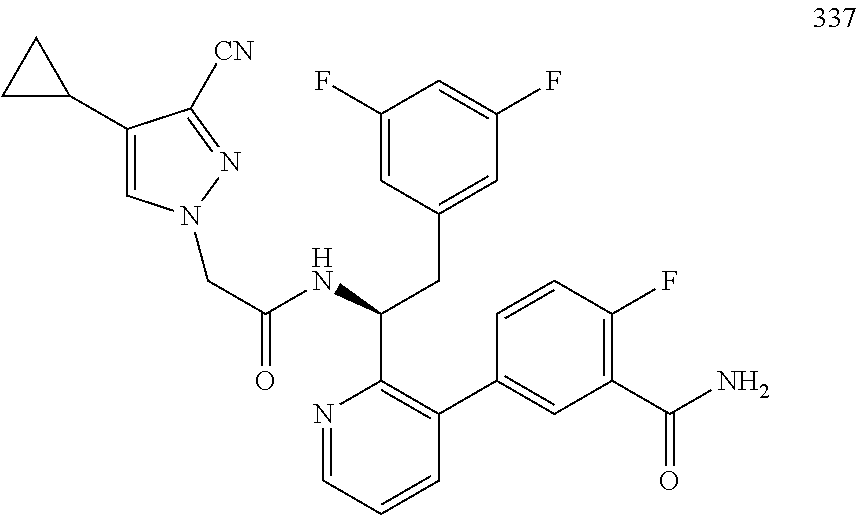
C1=C(C2CC2)C([CN])=NN1CC(=O)NC(CC1=CC(F)=CC(F)=C1)C1=C(C2=CC(C(=O)N)=C(F)C=C2)C=CC=N1
